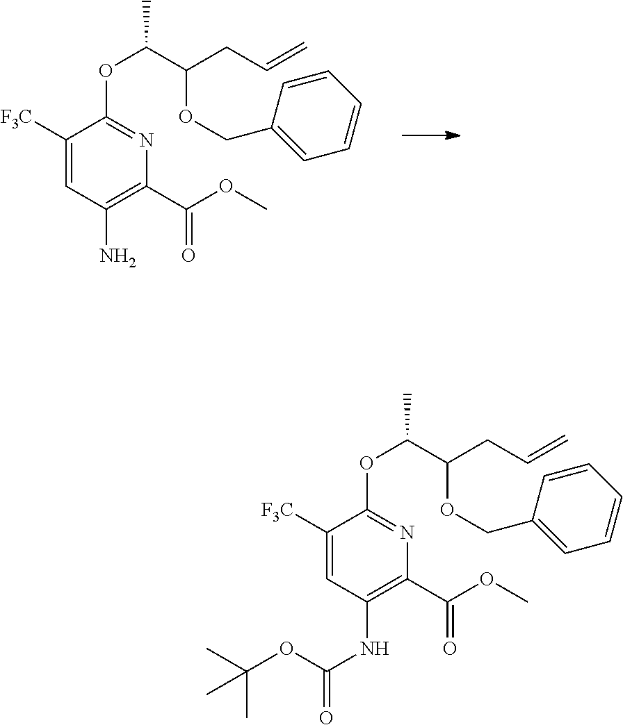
C(C1=C(NC(=O)OC(C)(C)C)C=C([F3C])C(OC(C(CC=C)OCC2=CC=CC=C2)C)=N1)(OC)=O.C(C1=C(N)C=C([F3C])C(OC(C(CC=C)OCC2=CC=CC=C2)C)=N1)(OC)=O
